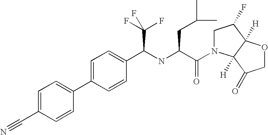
C1=C(C2=CC=C(C#N)C=C2)C=CC(C(NC(C(=O)N2CC(F)C3([H])C2([H])C(=O)CO3)CC(C)C)C(F)(F)F)=C1
